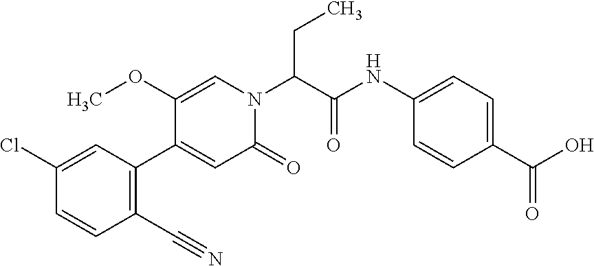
ClC1=CC(C2=CC(=O)N(C(C(NC3=CC=C(C(O)=O)C=C3)=O)CC)C=C2OC)=C(C#N)C=C1
